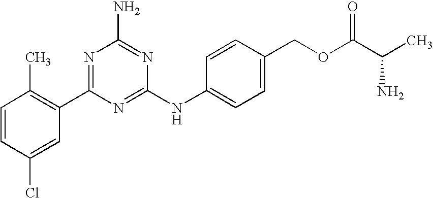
C1=CC(Cl)=CC(C2=NC(N)=NC(NC3=CC=C(COC(C(C)N)=O)C=C3)=N2)=C1C
